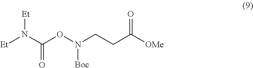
[Et]N(C(ON(CCC([OMe])=O)[Boc])=O)[Et]
